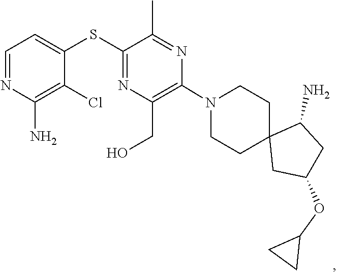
C1CN(C2=C(CO)N=C(SC3=CC=NC(N)=C3Cl)C(C)=N2)CCC12CC(OC1CC1)CC2N
